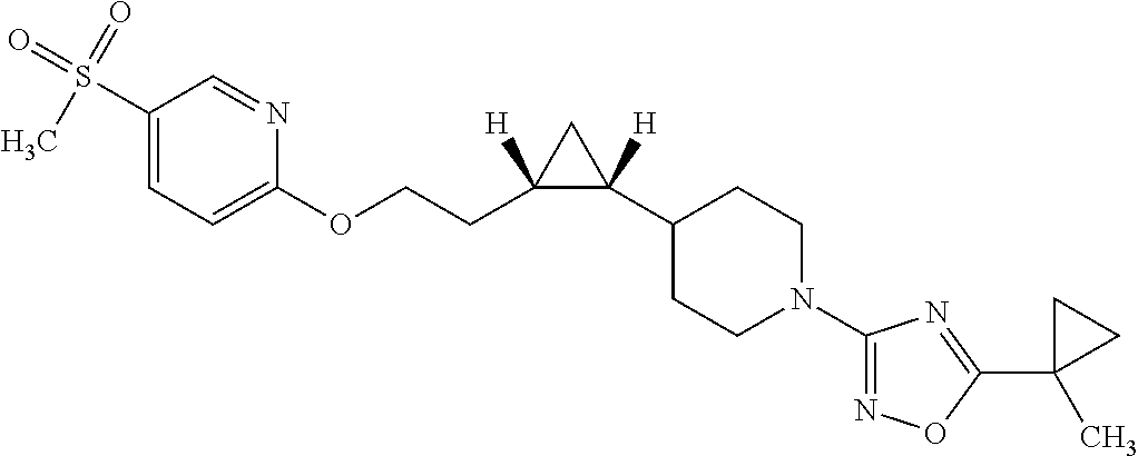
C1(S(=O)(=O)C)=CC=C(OCCC2([H])C([H])(C3CCN(C4=NOC(C5(C)CC5)=N4)CC3)C2)N=C1
